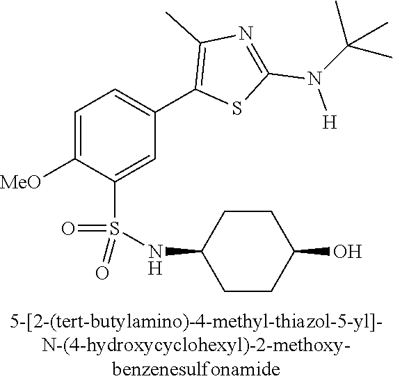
C1=C([MeO])C(S(NC2CCC(O)CC2)(=O)=O)=CC(C2=C(C)N=C(N([H])C(C)(C)C)S2)=C1
